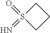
C1S(=O)(=N)CC1
